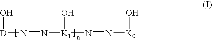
O[D]N=N[K1](O)N=N[K0]O
